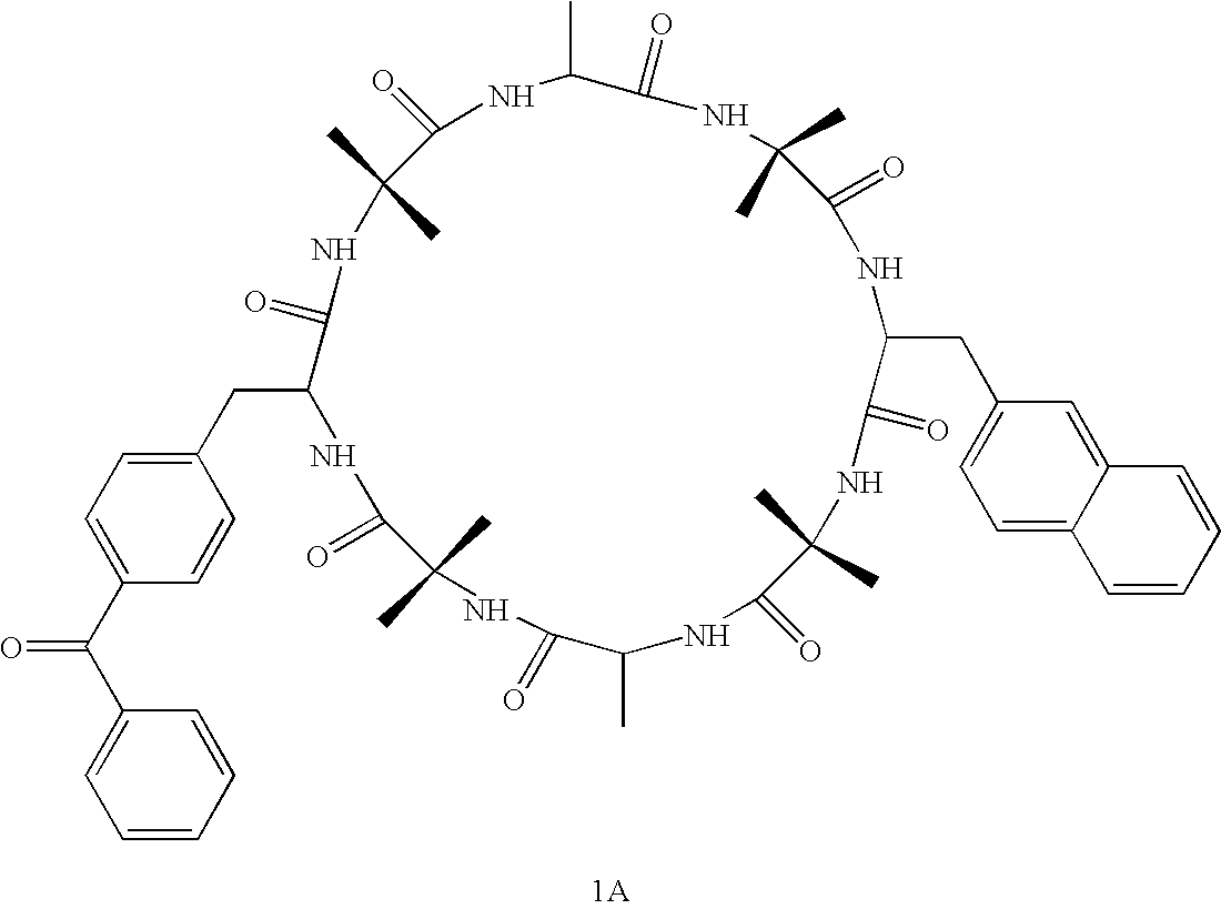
C1(C)NC(=O)C(C)(C)NC(=O)C(CC2=CC=C3C(=C2)C=CC=C3)NC(=O)C(C)(C)NC(=O)C(C)NC(=O)C(C)(C)NC(=O)C(CC2=CC=C(C(C3=CC=CC=C3)=O)C=C2)NC(=O)C(C)(C)NC1=O
